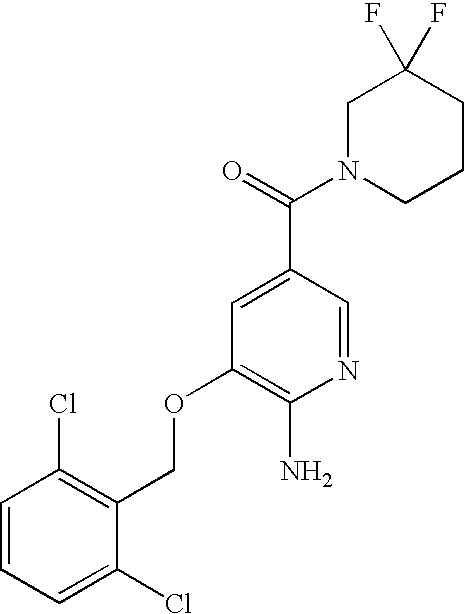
C1=CC=C(Cl)C(COC2=C(N)N=CC(C(=O)N3CCCC(F)(F)C3)=C2)=C1Cl
